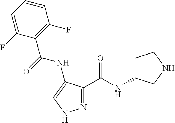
N1=C(C(NC2CCNC2)=O)C(NC(C2=C(F)C=CC=C2F)=O)=CN1
